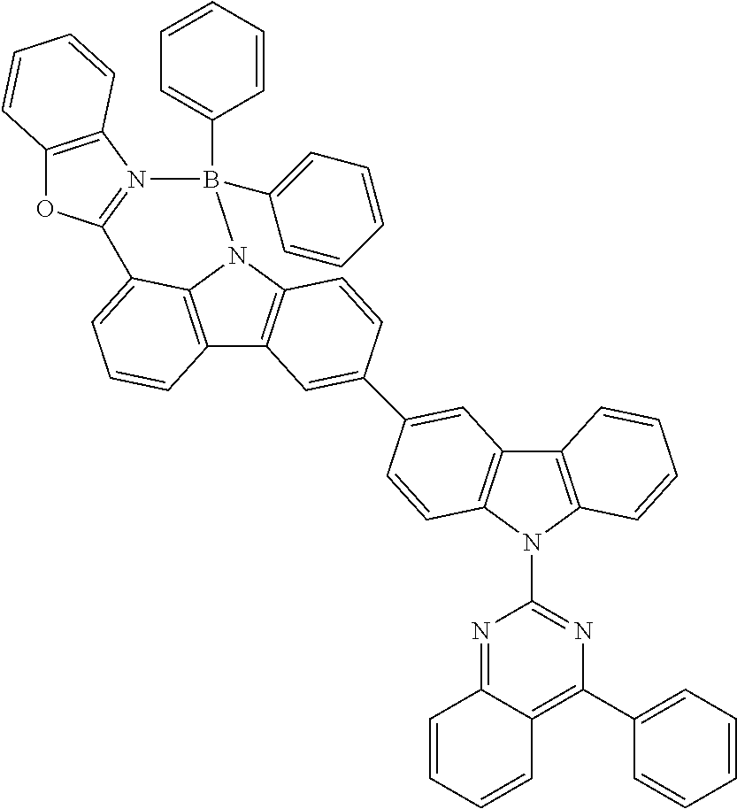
C12=C3N(C4=C1C=C(C1=CC5=C(N(C6=NC(C7=CC=CC=C7)=C7C(=N6)C=CC=C7)C6=C5C=CC=C6)C=C1)C=C4)B(C1=CC=CC=C1)(C1=CC=CC=C1)N1=C(C3=CC=C2)OC2=C1C=CC=C2
